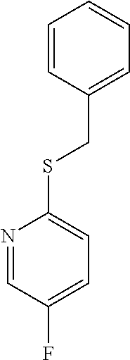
C1=CC(CSC2=CC=C(F)C=N2)=CC=C1
